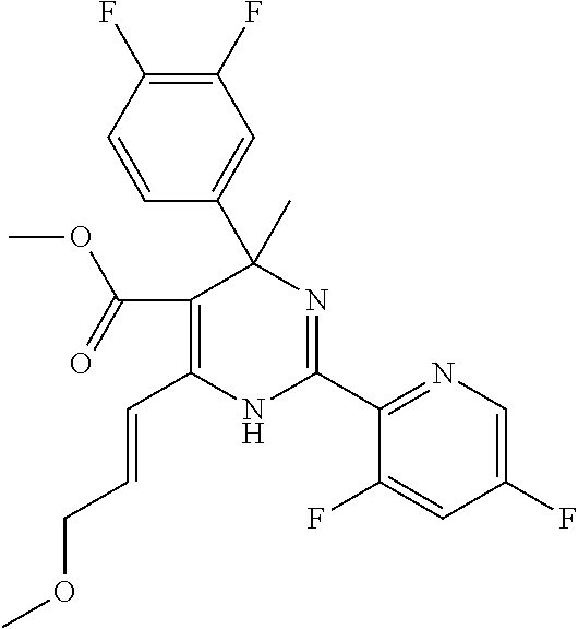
C1=CC(F)=C(F)C=C1C1(C)C(C(=O)OC)=C(C=CCOC)NC(C2=NC=C(F)C=C2F)=N1
